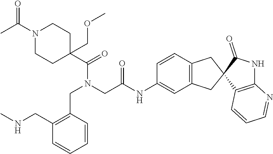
C1N(C(C)=O)CCC(COC)(C(=O)N(CC(NC2=CC3=C(C=C2)CC2(C3)C(=O)NC3=C2C=CC=N3)=O)CC2=C(CNC)C=CC=C2)C1
